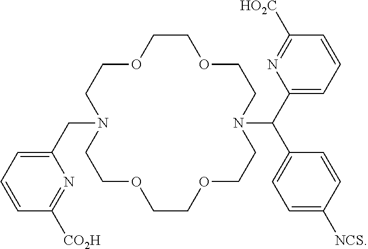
C1(CN2CCOCCOCCN(C(C3=CC=CC([HO2C])=N3)C3=CC=C([NCS])C=C3)CCOCCOCC2)=CC=CC([CO2H])=N1
